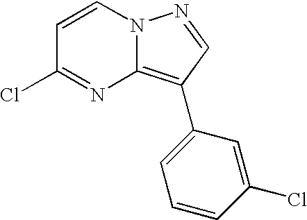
C1=CN2C(=C(C3=CC=CC(Cl)=C3)C=N2)N=C1Cl
